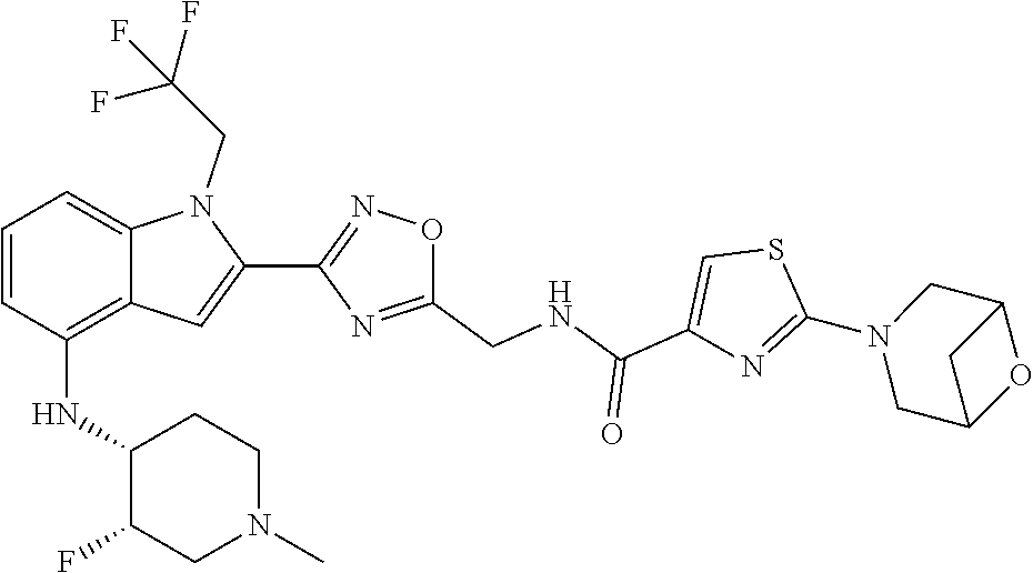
S1C(N2CC3OC(C2)C3)=NC(C(=O)NCC2=NC(C3=CC4=C(NC5C(F)CN(C)CC5)C=CC=C4N3CC(F)(F)F)=NO2)=C1
